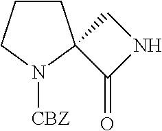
C1CCN([CBZ])C12C(=O)NC2
